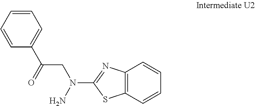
C1(N(CC(C2=CC=CC=C2)=O)N)=NC2=C(S1)C=CC=C2
